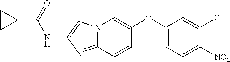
N12C(=NC(NC(C3CC3)=O)=C1)C=CC(OC1=CC=C([NO2])C(Cl)=C1)=C2
